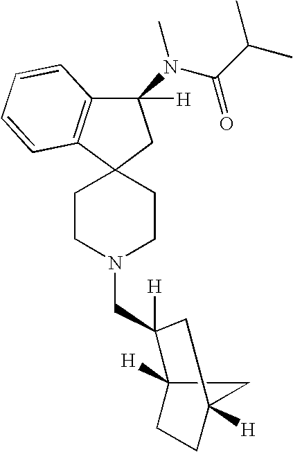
C1CN(CC2([H])C3([H])CCC([H])(C3)C2)CCC12CC(N(C(C(C)C)=O)C)([H])C1=C2C=CC=C1
